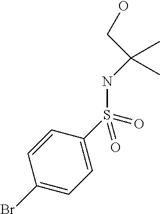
C1(Br)=CC=C(S(=O)(=O)NC(CO)(C)C)C=C1
